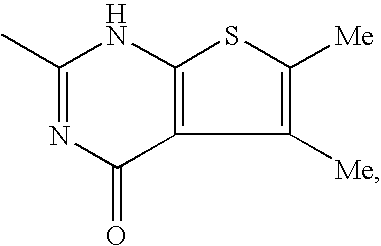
C1(C)=NC(=O)C2=C(N1)SC([Me])=C2[Me]
